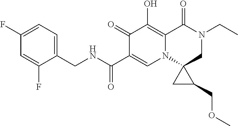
C1(F)=CC=C(CNC(C2=CN3C4(CN(CC)C(=O)C3=C(O)C2=O)CC4COC)=O)C(F)=C1
